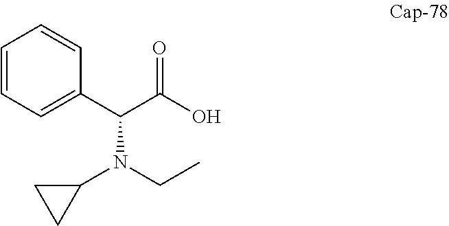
C1=CC=C(C(C(=O)O)N(C2CC2)CC)C=C1
